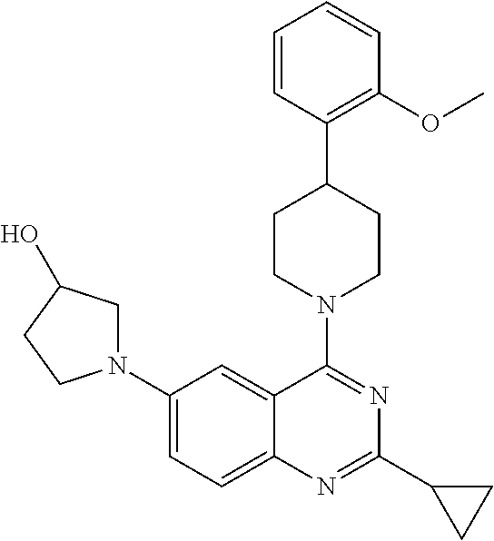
C1(N2CC(O)CC2)=CC=C2C(=C1)C(N1CCC(C3=C(OC)C=CC=C3)CC1)=NC(C1CC1)=N2
